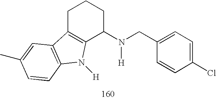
C(C1=CC=C(Cl)C=C1)N(C1CCCC2=C1N([H])C1=C2C=C(C)C=C1)[H]
